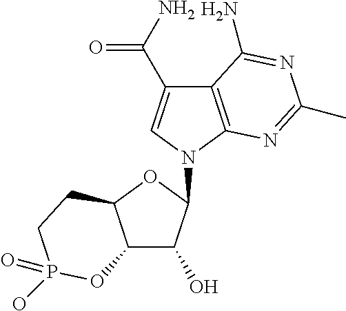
C12C(O)C(N3C=C(C(N)=O)C4=C3N=C(C)N=C4N)OC1CCP(=O)(O)O2
